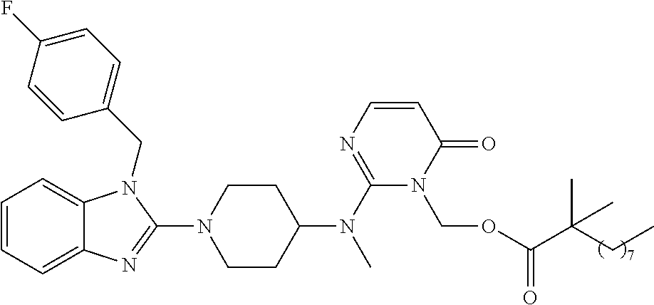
C1=CC=C2C(=C1)N(CC1=CC=C(F)C=C1)C(N1CCC(N(C3=NC=CC(=O)N3COC(C(CC)(C)C)=O)C)CC1)=N2
